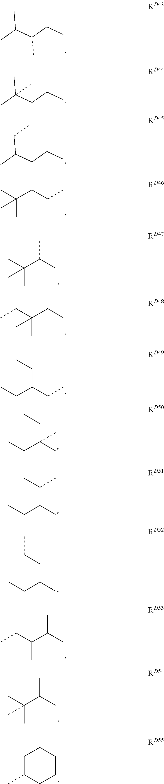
CC(C(CC)C)C.CC(CCC)(C)C.CC(CCC)CC.CCCC(C)(C)C.CC(C(C)(C)C)C.CCC(CC)(C)C.CCC(CC)CC.CCC(C)(CC)C.CCC(C)C(C)C.CCC(C)CCC.CC(C(CC)C)C.CC(C(C)(C)C)C.C1C(C)CCCC1
